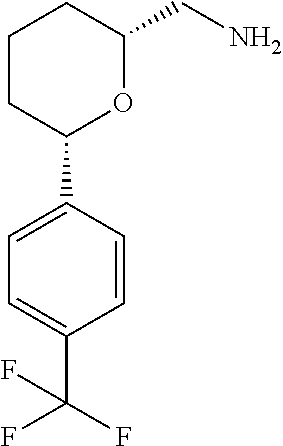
C1=C(C2OC(CN)CCC2)C=CC(C(F)(F)F)=C1
